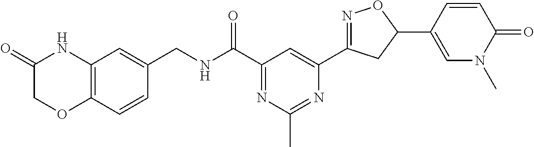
C1(CNC(C2=NC(C)=NC(C3=NOC(C4=CN(C)C(=O)C=C4)C3)=C2)=O)=CC2=C(C=C1)OCC(=O)N2
